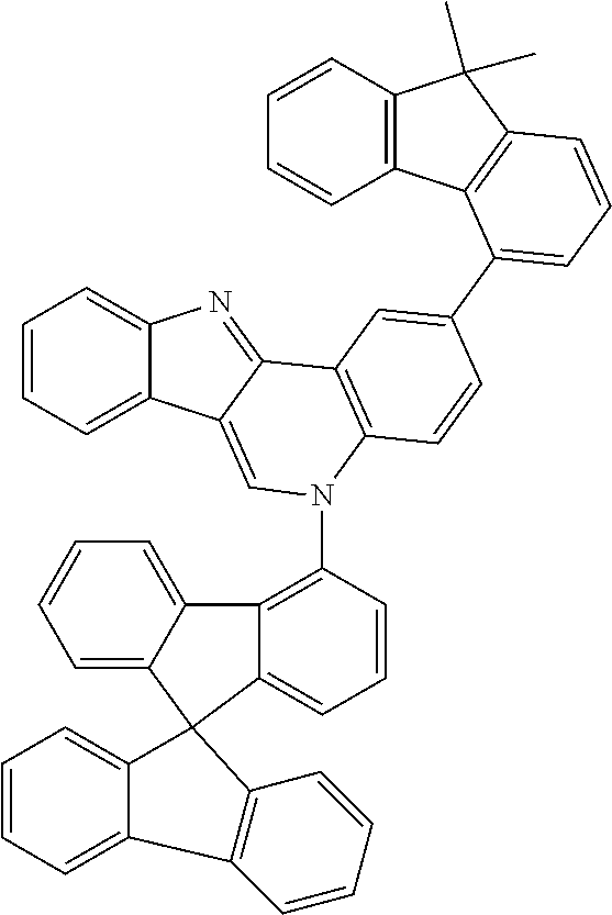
C1=CC=C2C(=C1)N=C1C2=CN(C2=C3C(=CC=C2)C2(C4=CC=CC=C34)C3=CC=CC=C3C3=C2C=CC=C3)C2=C1C=C(C1=CC=CC3=C1C1=C(C3(C)C)C=CC=C1)C=C2
